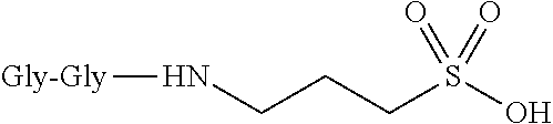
N(CCCS(O)(=O)=O)[Gly-Gly]
